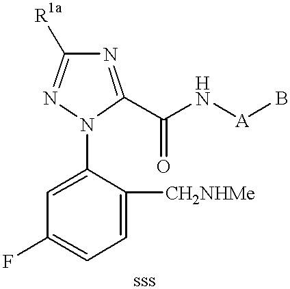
C1=C(N2C(C(N[A]B)=O)=NC([R1a])=N2)C([CH2NHMe])=CC=C1F
